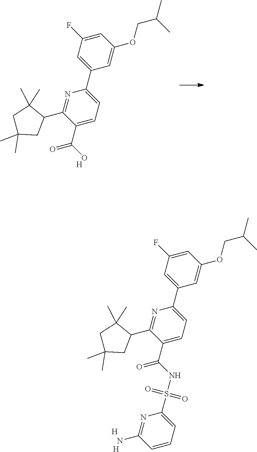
CC(COC1=CC(C2=CC=C(C(NS(=O)(=O)C3=CC=CC(N)=N3)=O)C(C3CC(C)(C)CC3(C)C)=N2)=CC(F)=C1)C.[H].[H].CC(COC1=CC(C2=CC=C(C(=O)O)C(C3CC(C)(C)CC3(C)C)=N2)=CC(F)=C1)C.[H]
